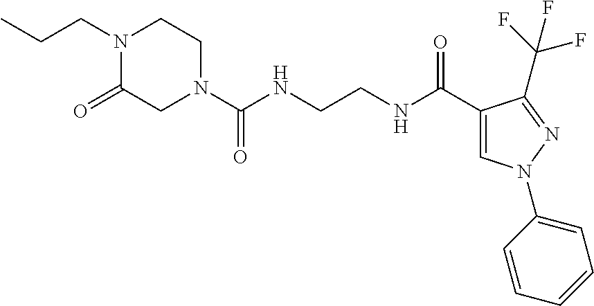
CCCN1C(=O)CN(C(NCCNC(C2=CN(C3=CC=CC=C3)N=C2C(F)(F)F)=O)=O)CC1
